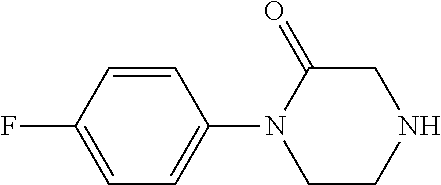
C1=C(F)C=CC(N2CCNCC2=O)=C1
